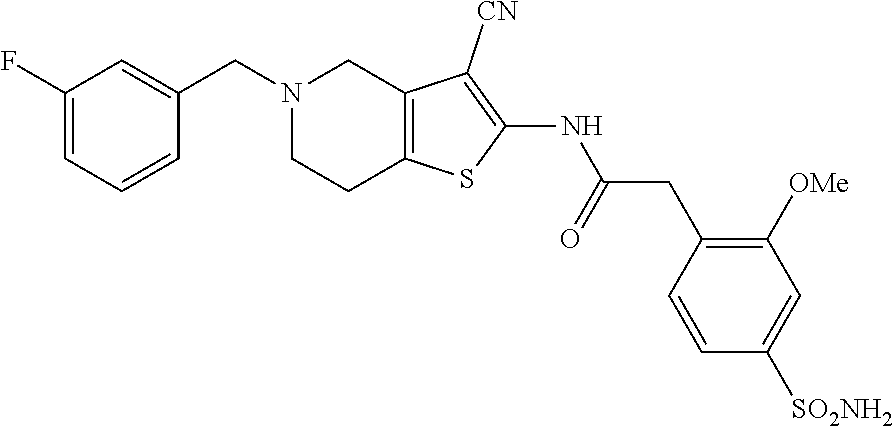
C1(NC(CC2=C([OMe])C=C([SO2NH2])C=C2)=O)=C([CN])C2=C(CCN(CC3=CC(F)=CC=C3)C2)S1
